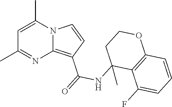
C1=C(C)N2C(=C(C(=O)NC3(C)C4=C(OCC3)C=CC=C4F)C=C2)N=C1C
